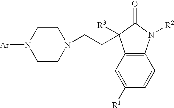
C1CN([Ar])CCN1CCC1([R3])C2=C(N([R2])C1=O)C=CC([R1])=C2
